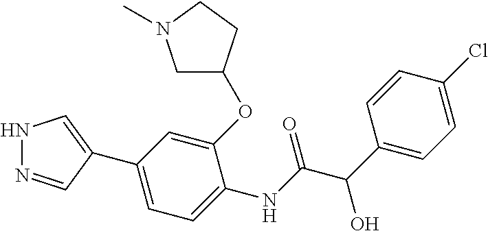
C1=C(NC(C(C2=CC=C(Cl)C=C2)O)=O)C(OC2CN(C)CC2)=CC(C2=CNN=C2)=C1
